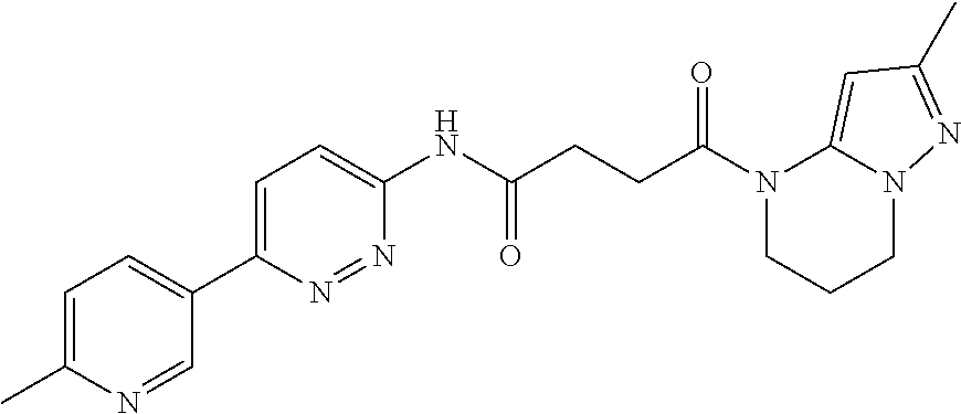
C1=C(C)N=CC(C2=CC=C(NC(CCC(N3CCCN4C3=CC(C)=N4)=O)=O)N=N2)=C1
